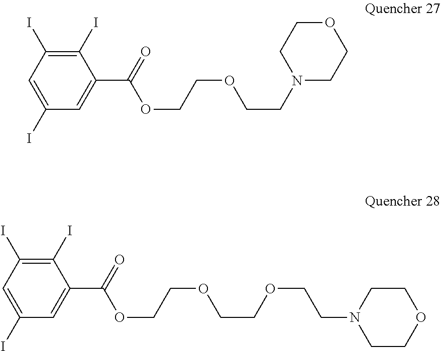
C1(I)=C(I)C=C(I)C=C1C(OCCOCCN1CCOCC1)=O.C1(I)=C(I)C=C(I)C=C1C(OCCOCCOCCN1CCOCC1)=O
